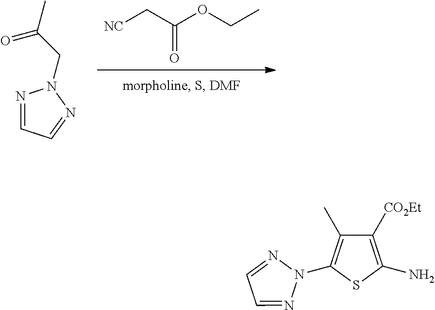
[NC]CC(OCC)=O.CC(CN1N=CC=N1)=O.C1=NN(C2=C(C)C([CO2Et])=C(N)S2)N=C1
